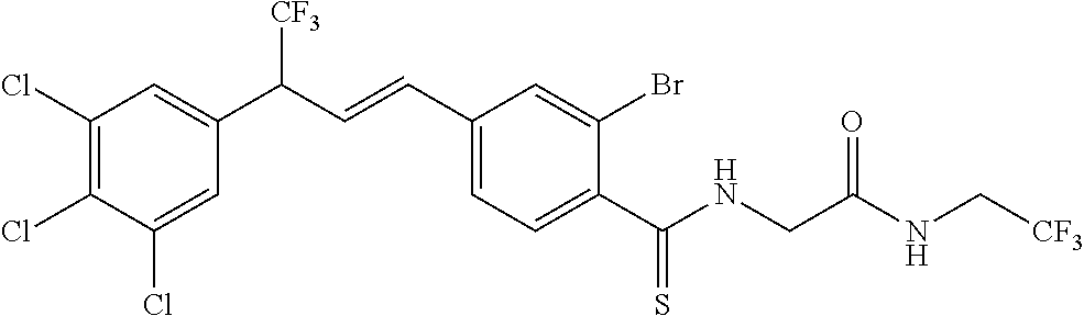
C1(Cl)=CC(C(C=CC2=CC=C(C(NCC(=O)NC[CF3])=S)C(Br)=C2)[CF3])=CC(Cl)=C1Cl
